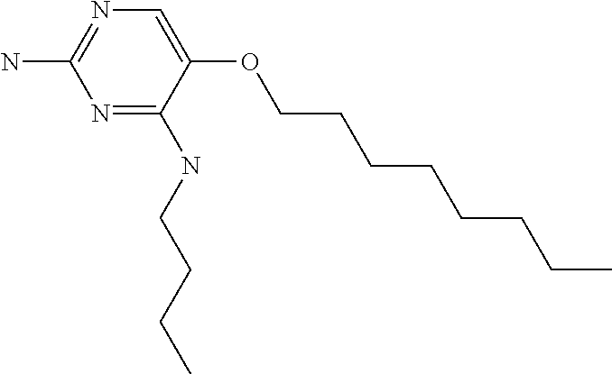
C(NC1=NC(N)=NC=C1OCCCCCCCC)CCC
